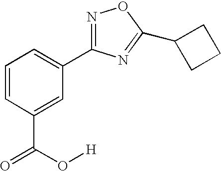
C1=CC(C(=O)O[H])=CC(C2=NOC(C3CCC3)=N2)=C1
